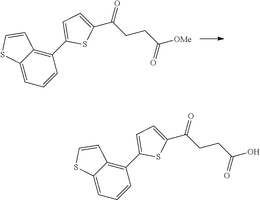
C1=C2C(=C(C3=CC=C(C(CCC([OMe])=O)=O)S3)C=C1)C=CS2.C1=C2C(=C(C3=CC=C(C(CCC(O)=O)=O)S3)C=C1)C=CS2
